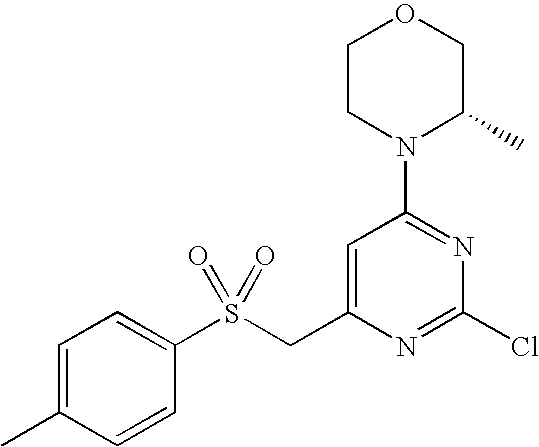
C1CN(C2=NC(Cl)=NC(CS(C3=CC=C(C)C=C3)(=O)=O)=C2)C(C)CO1
